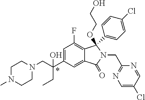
N1(CC(C2=CC(F)=C3C(=C2)C(=O)N(CC2=NC=C(Cl)C=N2)C3(C2=CC=C(Cl)C=C2)OCCO)(CC)O)CCN(C)CC1
